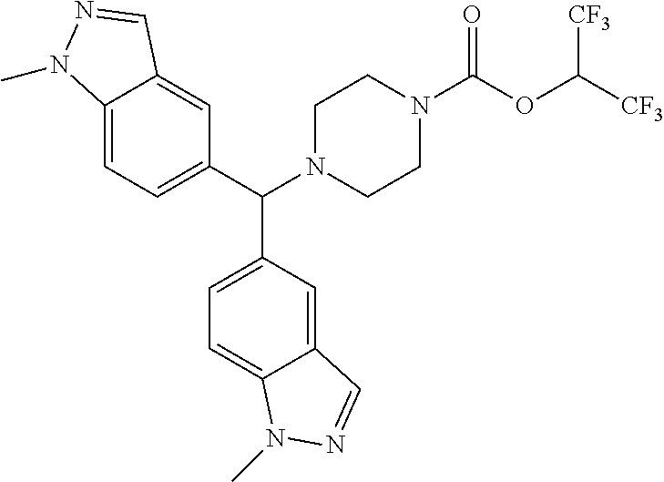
C12=CC=C(C(N3CCN(C(OC([CF3])[CF3])=O)CC3)C3=CC=C4C(=C3)C=NN4C)C=C1C=NN2C
